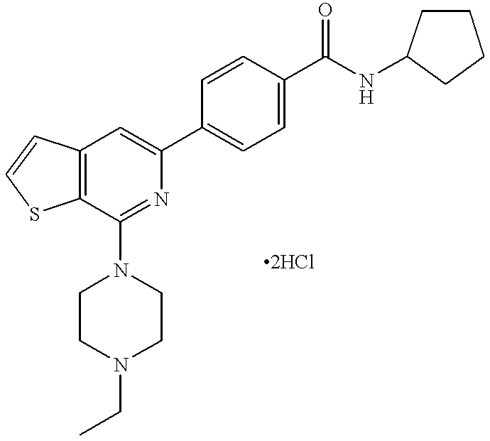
C12=C(C=C(C3=CC=C(C(NC4CCCC4)=O)C=C3)N=C1N1CCN(CC)CC1)C=CS2
